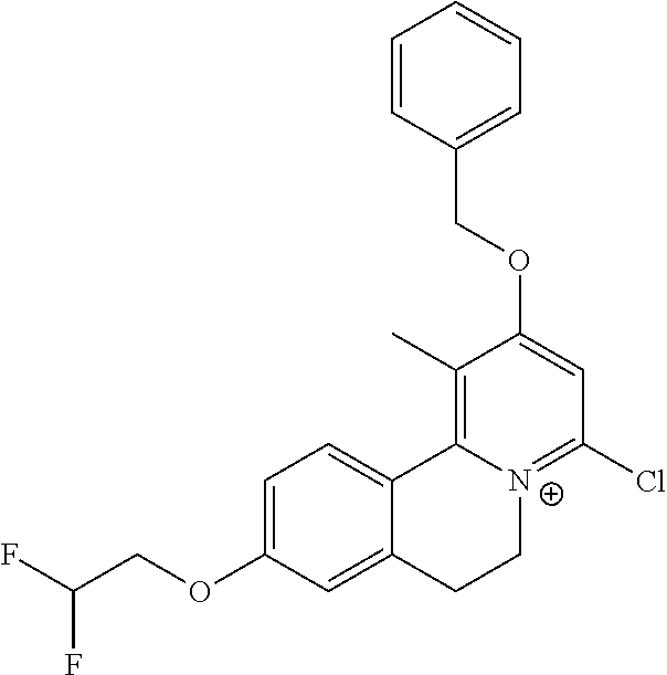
C(F)(F)COC1=CC=C2C(=C1)CC[N+]1=C(Cl)C=C(OCC3=CC=CC=C3)C(C)=C21
